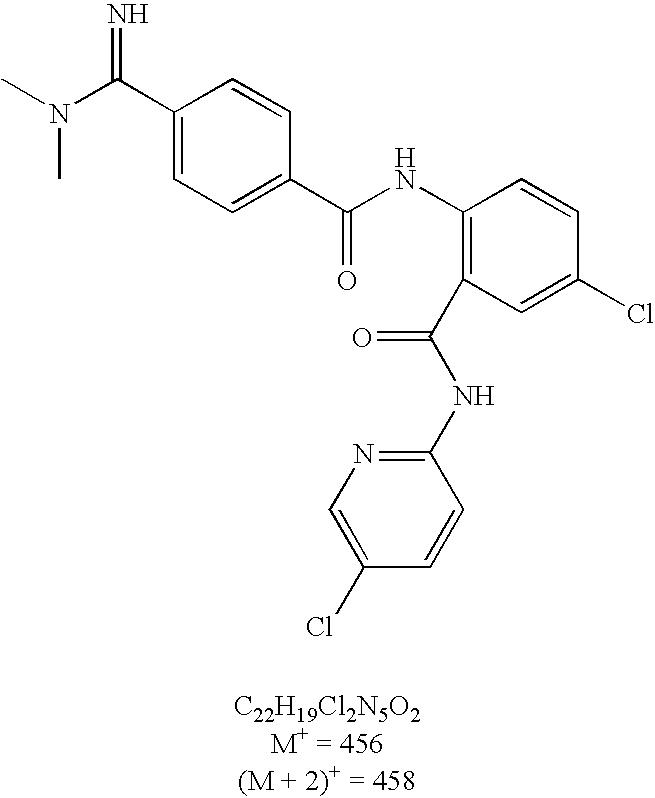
C(=N)(C1=CC=C(C(=O)NC2=C(C(NC3=NC=C(Cl)C=C3)=O)C=C(Cl)C=C2)C=C1)N(C)C
